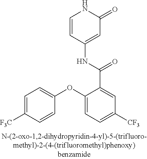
C1=CC(NC(C2=CC([CF3])=CC=C2OC2=CC=C([F3C])C=C2)=O)=CC(=O)N1
